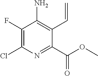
ClC1=C(F)C(N)=C(C=C)C(C(OC)=O)=N1
